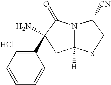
C12([H])N(C(=O)C(N)(C3=CC=CC=C3)C1)C([CN])CS2.Cl
